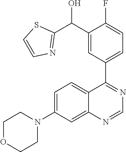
C12=CC(N3CCOCC3)=CC=C1C(C1=CC=C(F)C(C(C3=NC=CS3)O)=C1)=NC=N2
